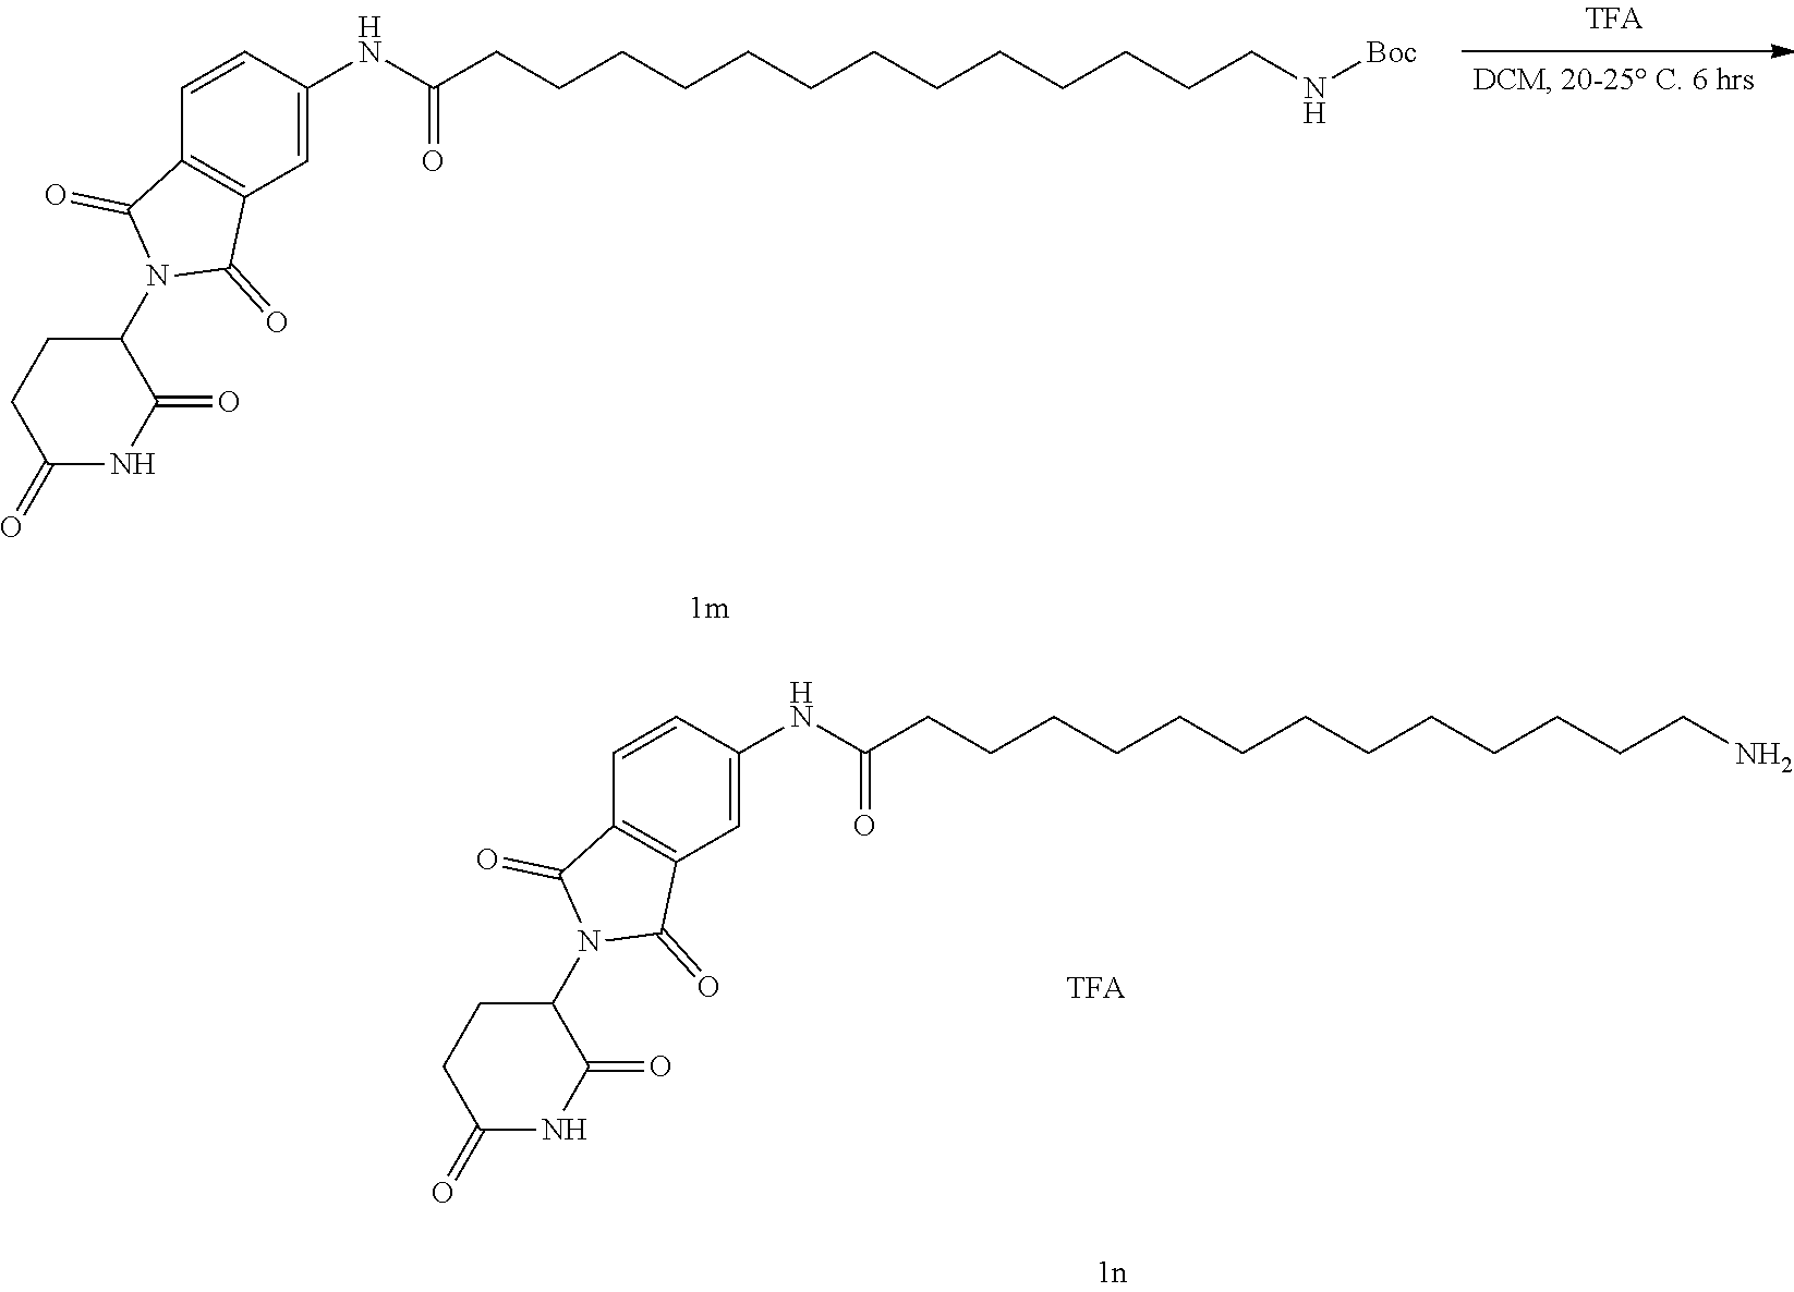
C(CCCCCCCCCN[Boc])CCCC(NC1=CC2=C(C=C1)C(=O)N(C1CCC(=O)NC1=O)C2=O)=O.C(CCCCCCCCCN)CCCC(NC1=CC2=C(C=C1)C(=O)N(C1CCC(=O)NC1=O)C2=O)=O
